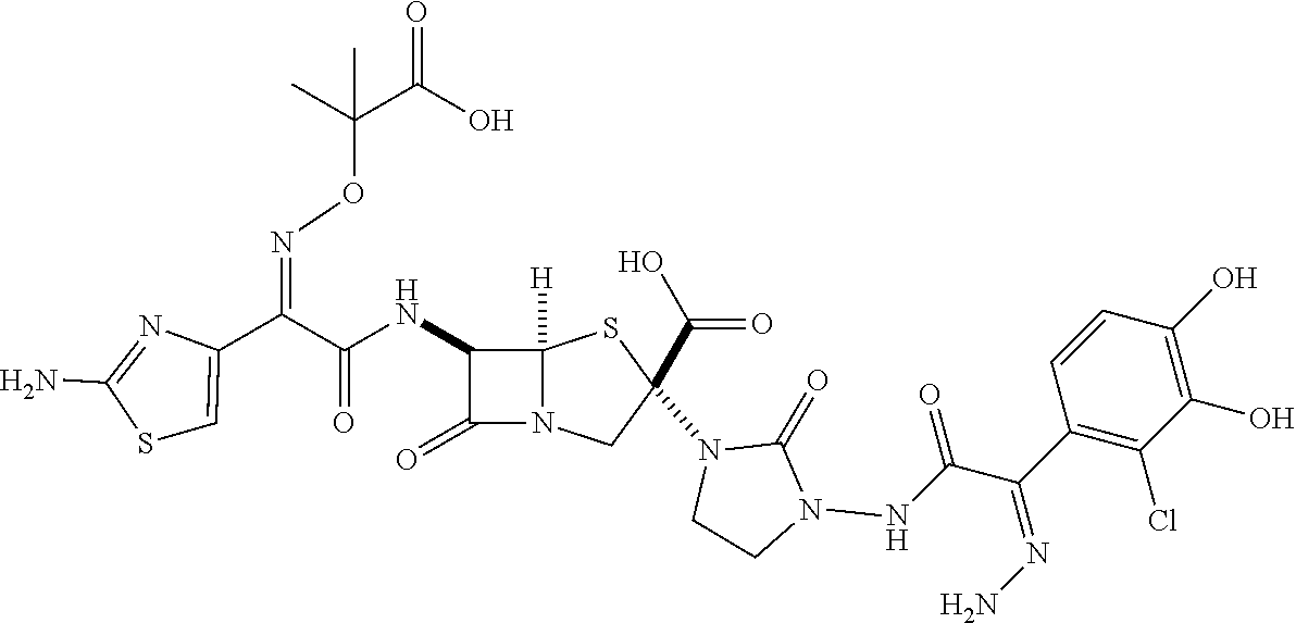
C(=O)(NC1C(=O)N2C1([H])SC(N1CCN(NC(=O)C(C3=C(Cl)C(O)=C(O)C=C3)=NN)C1=O)(C(O)=O)C2)C(C1=CSC(N)=N1)=NOC(C(O)=O)(C)C
